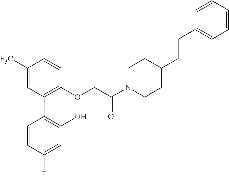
C1([F3C])=CC(C2=C(O)C=C(F)C=C2)=C(OCC(N2CCC(CCC3=CC=CC=C3)CC2)=O)C=C1
